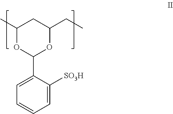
C1(C)OC(C2=CC=CC=C2[SO3H])OC(CC)C1
